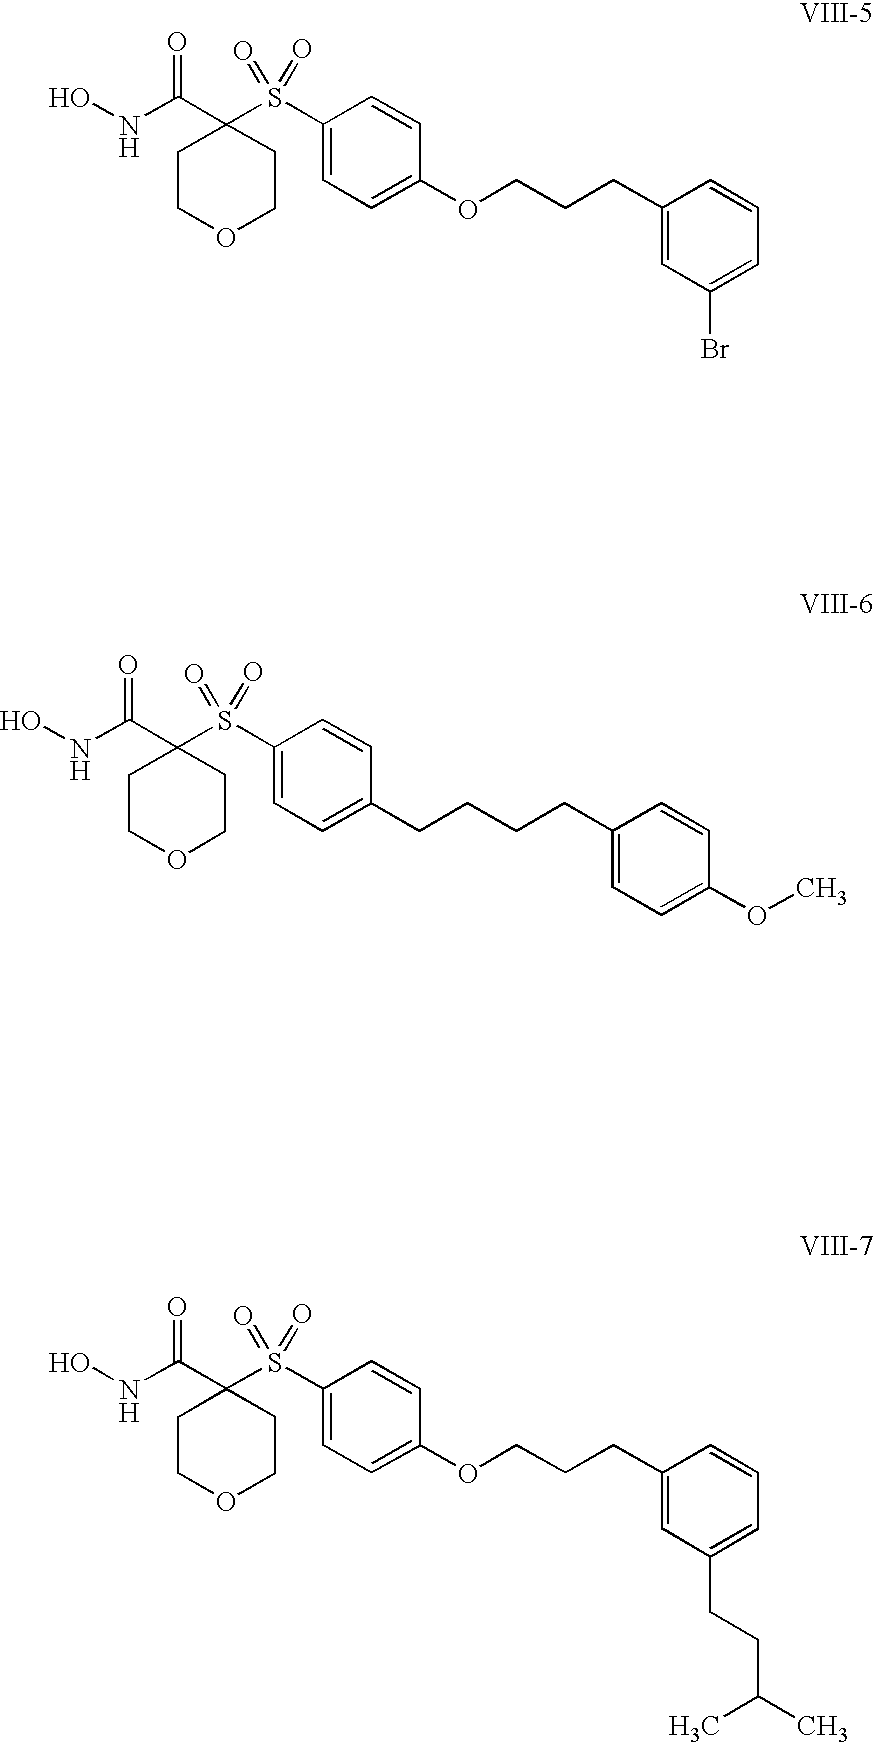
ONC(C1(S(C2=CC=C(OCCCC3=CC(Br)=CC=C3)C=C2)(=O)=O)CCOCC1)=O.ONC(C1(S(C2=CC=C(CCCCC3=CC=C(OC)C=C3)C=C2)(=O)=O)CCOCC1)=O.ONC(C1(S(C2=CC=C(OCCCC3=CC(CCC(C)C)=CC=C3)C=C2)(=O)=O)CCOCC1)=O
